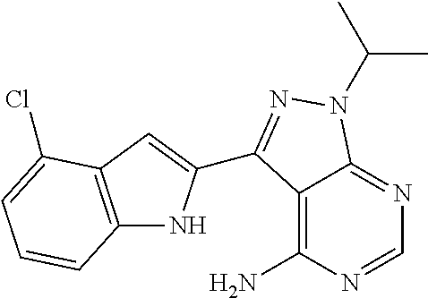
C12=C(C=C(C3=NN(C(C)C)C4=NC=NC(N)=C43)N1)C(Cl)=CC=C2
